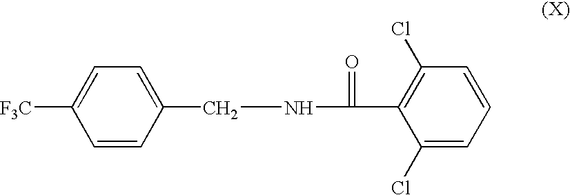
C1=CC(CNC(=O)C2=C(Cl)C=CC=C2Cl)=CC=C1[F3C]
